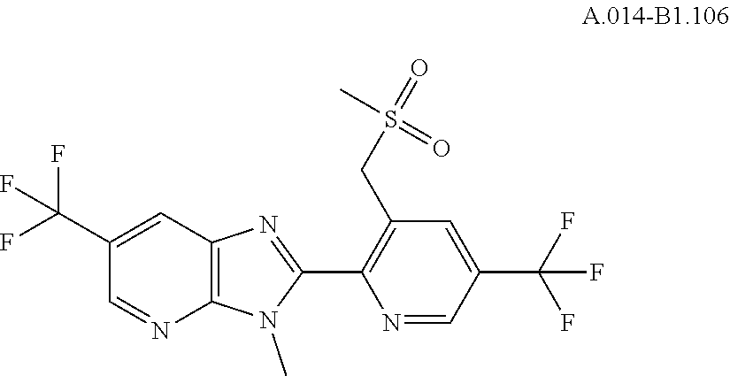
N1(C)C(C2=C(CS(=O)(C)=O)C=C(C(F)(F)F)C=N2)=NC2=C1N=CC(C(F)(F)F)=C2
